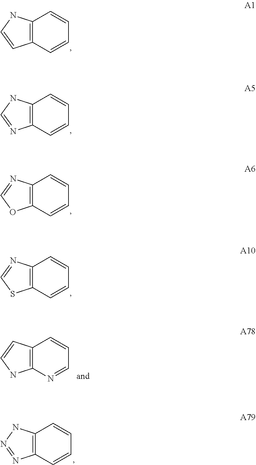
C12=C(C=CC=C1)C=CN2.C12=C(C=CC=C1)N=CN2.C12=C(C=CC=C1)OC=N2.C12=C(C=CC=C1)SC=N2.C12=C(N=CC=C1)NC=C2.C12=C(C=CC=C1)N=NN2
